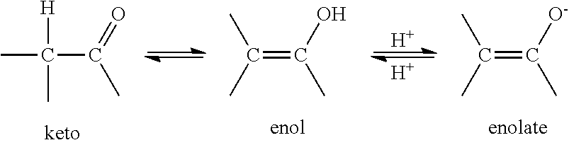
[H].C(C(=O)C)(C)([H])C.C(=C(O)C)(C)C.C(=C([O-])C)(C)C.[H]
